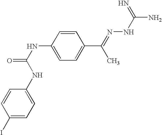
C1=C(NC(=O)NC2=CC=C(I)C=C2)C=CC(C(C)=NNC(=N)N)=C1
